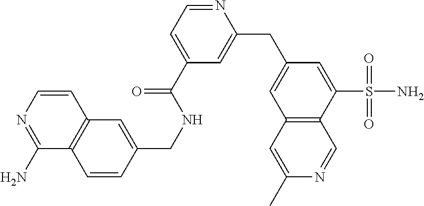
C1(CC2=CC(C(NCC3=CC4=C(C=C3)C(N)=NC=C4)=O)=CC=N2)=CC2=C(C(S(N)(=O)=O)=C1)C=NC(C)=C2
